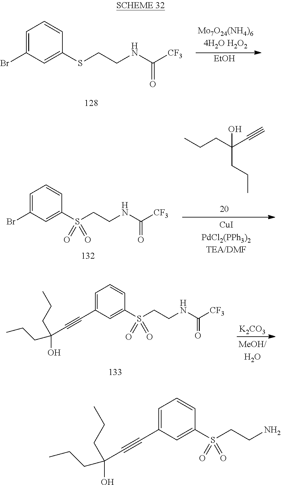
C1=C(C#CC(O)(CCC)CCC)C=C(S(CCNC([CF3])=O)(=O)=O)C=C1.[K2CO3].C1=C(Br)C=C(SCCNC([CF3])=O)C=C1.[EtOH].C(C(CCC)(C#C)O)CC.C1=C(Br)C=C(S(CCNC([CF3])=O)(=O)=O)C=C1.C1=C(C#CC(O)(CCC)CCC)C=C(S(CCN)(=O)=O)C=C1
